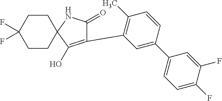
C1CC2(CCC1(F)F)NC(=O)C(C1=C(C)C=CC(C3=CC=C(F)C(F)=C3)=C1)=C2O
